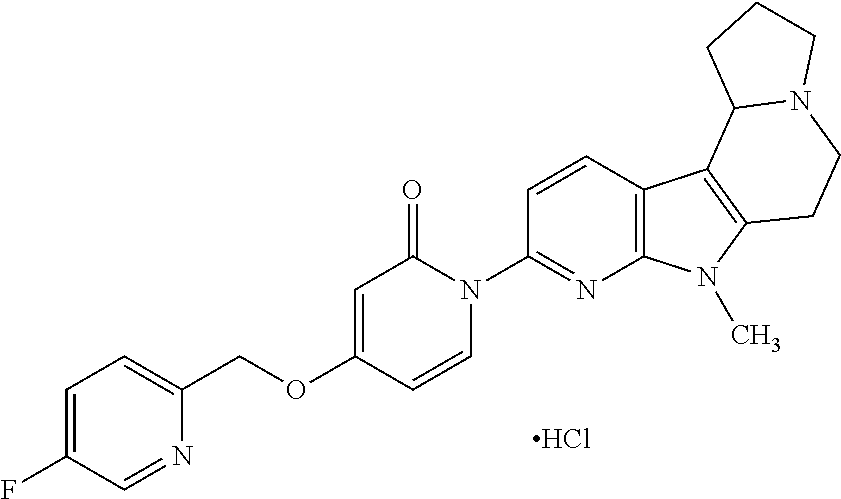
Cl.C1=CN(C2=NC3=C(C=C2)C2=C(N3C)CCN3C2CCC3)C(=O)C=C1OCC1=CC=C(F)C=N1
